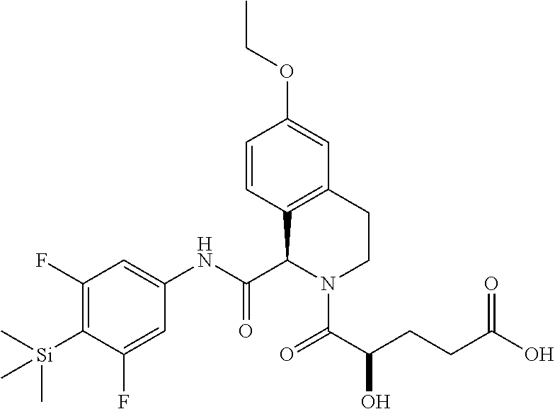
C1=CC2=C(C=C1OCC)CCN(C(C(CCC(O)=O)O)=O)C2C(NC1=CC(F)=C([Si](C)(C)C)C(F)=C1)=O
